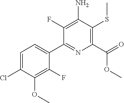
C1(F)=C(N)C(SC)=C(C(=O)OC)N=C1C1=CC=C(Cl)C(OC)=C1F
